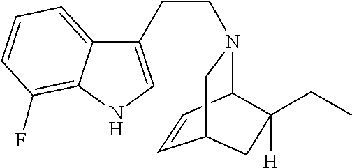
C1=CC2N(CCC3=CNC4=C(F)C=CC=C34)CC1CC2(CC)[H]
